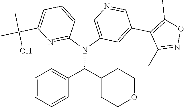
C12=C(N(C(C3CCOCC3)C3=CC=CC=C3)C3=NC(C(O)(C)C)=CC=C13)C=C(C1=C(C)ON=C1C)C=N2
